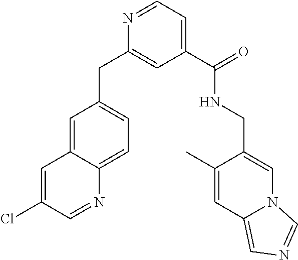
C1(C(NCC2=CN3C(=CN=C3)C=C2C)=O)=CC=NC(CC2=CC=C3C(=C2)C=C(Cl)C=N3)=C1
